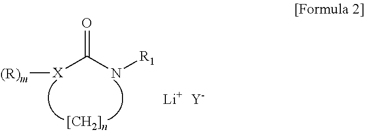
[(R)m][X]C(N[R1])=O.[Li].[Y]
